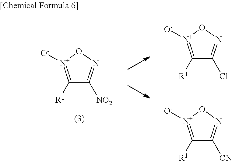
C1([R1])=[N+]([O-])ON=C1[NO2].C1([R1])=[N+]([O-])ON=C1Cl.C1([R1])=[N+]([O-])ON=C1[CN]
